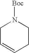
C1C=CCCN1[Boc]
